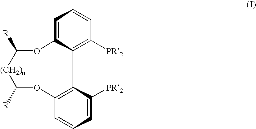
C1=C2C(=C([PR2])C=C1)C1=C(C=CC=C1[PR2])OC([R])[(CH2)n]C([R])O2
